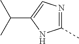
C1(C)=NC=C(C(C)C)N1
